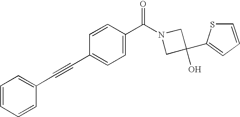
C1=CC=CC(C#CC2=CC=C(C(N3CC(O)(C4=CC=CS4)C3)=O)C=C2)=C1
